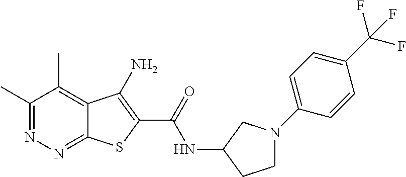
C1(C)=NN=C2C(=C1C)C(N)=C(C(=O)NC1CCN(C3=CC=C(C(F)(F)F)C=C3)C1)S2
